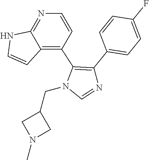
C(N1C=NC(C2=CC=C(F)C=C2)=C1C1=C2C(=NC=C1)NC=C2)C1CN(C)C1
